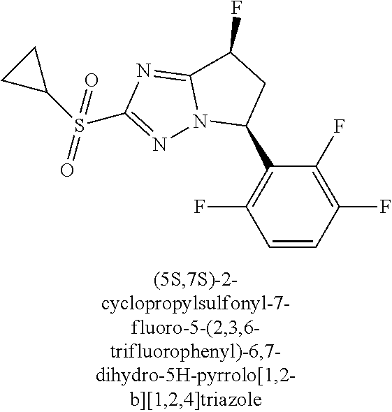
C1=CC(F)=C(F)C(C2CC(F)C3=NC(S(C4CC4)(=O)=O)=NN23)=C1F
